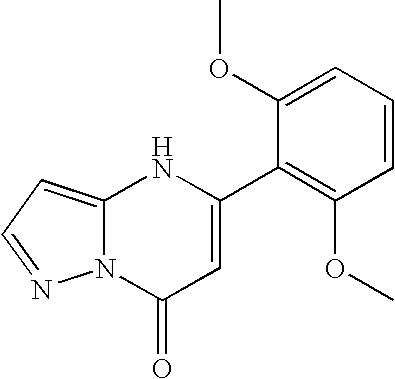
C1(C2=C(OC)C=CC=C2OC)=CC(=O)N2C(=CC=N2)N1
